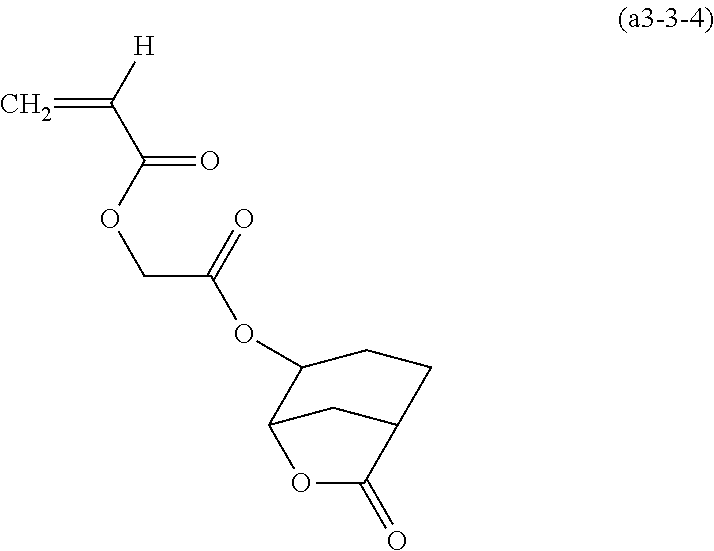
[H]C(C(OCC(=O)OC1C2CC(CC1)C(=O)O2)=O)=C
